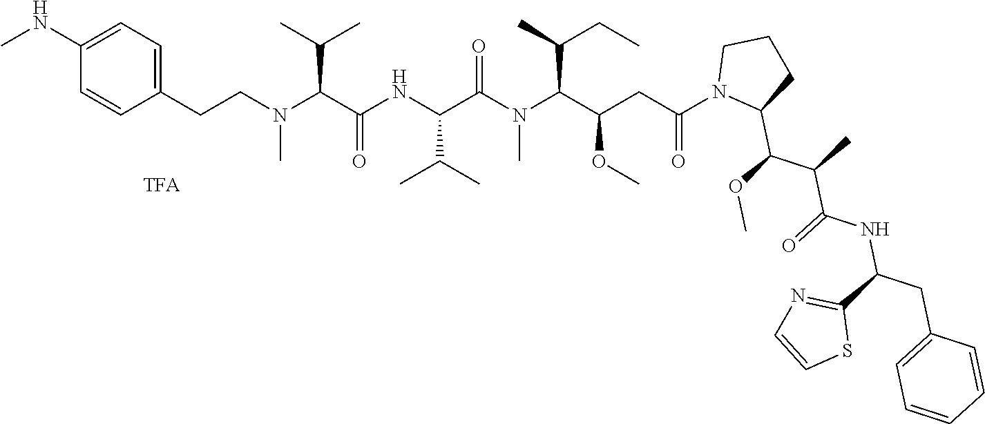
C(CN(C(C(NC(C(N(C(C(CC(=O)N1C(C(OC)C(C)C(=O)NC(CC2=CC=CC=C2)C2=NC=CS2)CCC1)OC)C(C)CC)C)=O)C(C)C)=O)C(C)C)C)C1=CC=C(NC)C=C1
